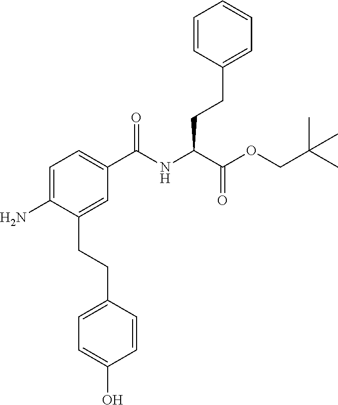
C1=C(N)C(CCC2=CC=C(O)C=C2)=CC(C(NC(C(OCC(C)(C)C)=O)CCC2=CC=CC=C2)=O)=C1
